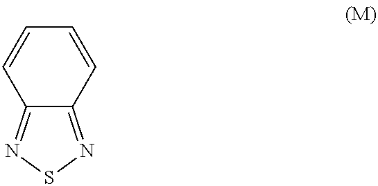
C1=CC=CC2=NSN=C12
